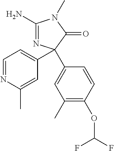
C1(N)=NC(C2=CC=NC(C)=C2)(C2=CC(C)=C(OC(F)F)C=C2)C(=O)N1C
